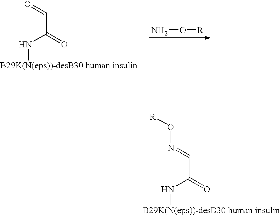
O(N=CC(=O)N[B29K(N(eps))-desB30 human insulin])[R].NO[R].O=CC(=O)N[B29K(N(eps))-desB30 human insulin]
